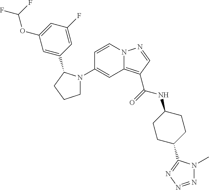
N12C(=C(C(=O)NC3CCC(C4=NN=NN4C)CC3)C=N1)C=C(N1CCCC1C1=CC(OC(F)F)=CC(F)=C1)C=C2
